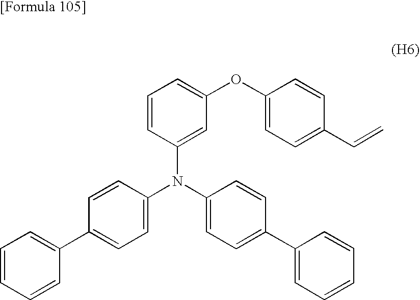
C1=CC(N(C2=CC=C(C3=CC=CC=C3)C=C2)C2=CC=C(C3=CC=CC=C3)C=C2)=CC(OC2=CC=C(C=C)C=C2)=C1
